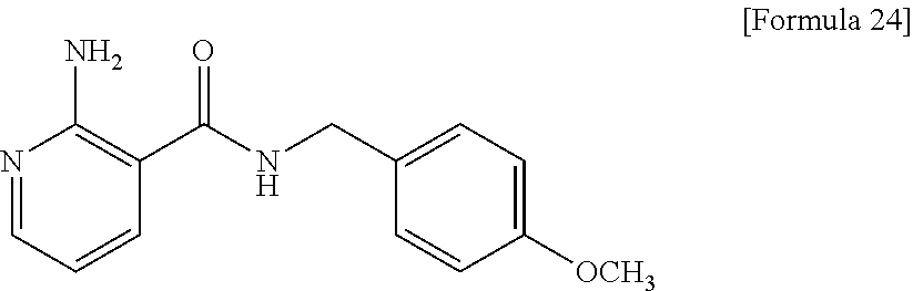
N1=CC=CC(C(NCC2=CC=C([OCH3])C=C2)=O)=C1N
